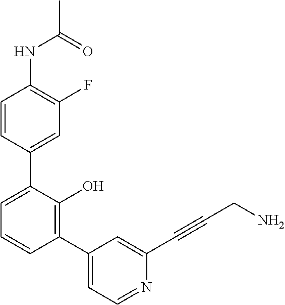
N(C1=C(F)C=C(C2=CC=CC(C3=CC=NC(C#CCN)=C3)=C2O)C=C1)C(C)=O
